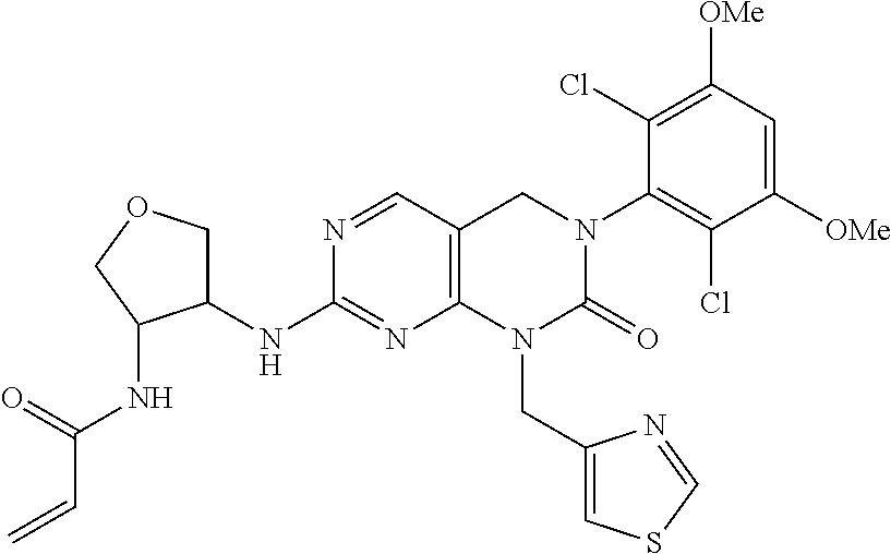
N1=CC2=C(N=C1NC1COCC1NC(C=C)=O)N(CC1=CSC=N1)C(=O)N(C1=C(Cl)C([OMe])=CC([OMe])=C1Cl)C2
